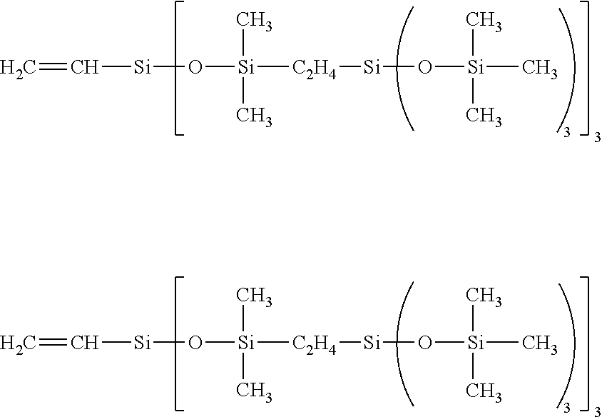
C=C[Si]O[Si]([C2H4][Si]O[Si](C)(C)C)(C)C.C=C[Si]O[Si]([C2H4][Si]O[Si](C)(C)C)(C)C
